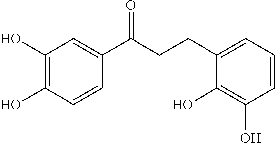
C1(O)=C(O)C=CC(C(=O)CCC2=CC=CC(O)=C2O)=C1
